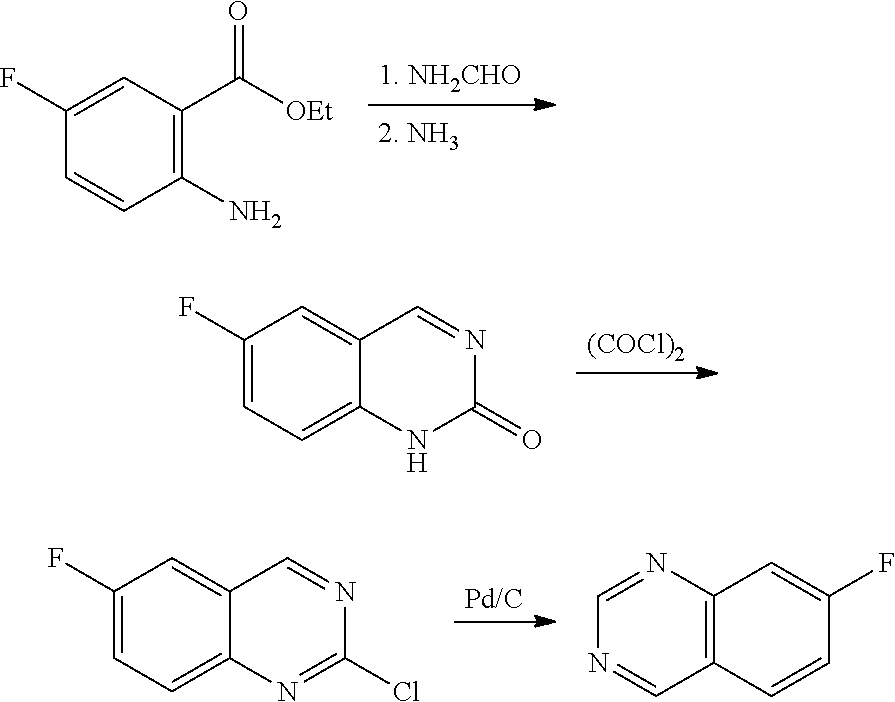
[1. NH2CHO].C1=CC(N)=C(C([OEt])=O)C=C1F.[(COCl)2].C1(F)=CC=C2C(=C1)C=NC(=O)N2.[Pd/C].C1(F)=CC=C2C(=C1)C=NC(Cl)=N2.N1=CC2=C(N=C1)C=C(F)C=C2
